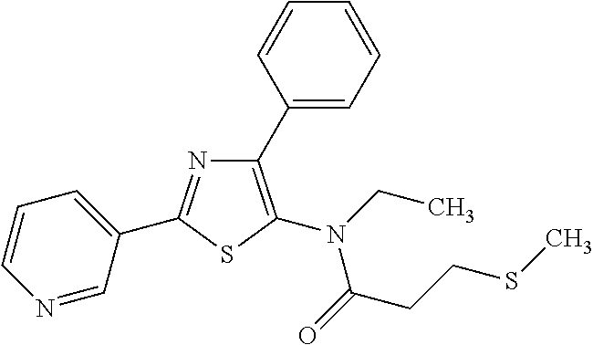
C1=CC=C(C2=NC(C3=CC=CC=C3)=C(N(C(CCSC)=O)CC)S2)C=N1
